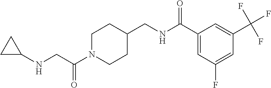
N(CC(N1CCC(CNC(C2=CC(F)=CC(C(F)(F)F)=C2)=O)CC1)=O)C1CC1
